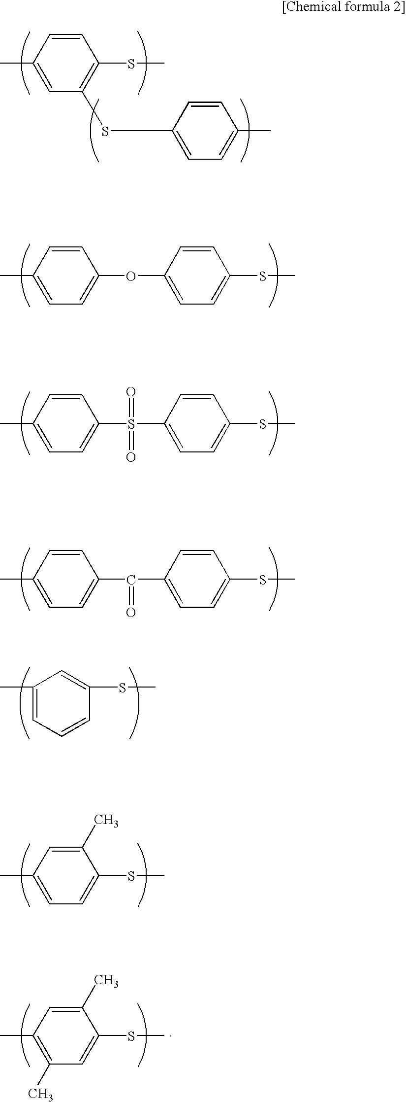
C1=CC(C)=CC(SC2=CC=C(C)C=C2)=C1SC.C1=CC(C)=CC=C1S(C1=CC=C(SC)C=C1)(=O)=O.C1=CC(C)=CC=C1C(C1=CC=C(SC)C=C1)=O.C1=CC(C)=CC=C1OC1=CC=C(SC)C=C1.C1(C)=CC=CC(SC)=C1.C1(C)=CC(C)=CC=C1SC.C1(C)=CC(C)=C(C)C=C1SC
